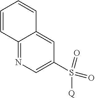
C12=NC=C(S(=O)(=O)[Q])C=C1C=CC=C2
